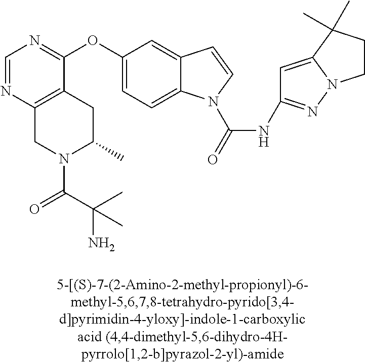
C1(OC2=CC=C3C(=C2)C=CN3C(=O)NC2=NN3C(=C2)C(C)(C)CC3)=NC=NC2=C1CC(C)N(C(C(C)(N)C)=O)C2
